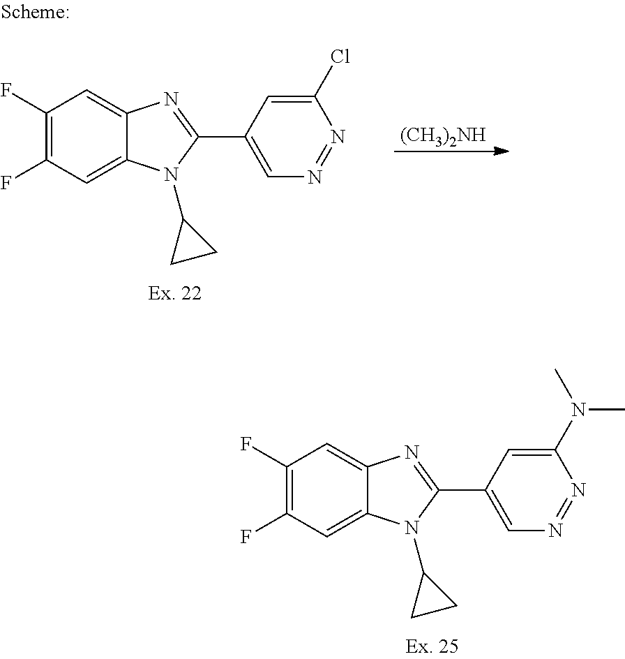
[(CH3)2NH].C1(F)=C(F)C=C2C(=C1)N=C(C1=CN=NC(Cl)=C1)N2C1CC1.C1(F)=C(F)C=C2C(=C1)N=C(C1=CN=NC(N(C)C)=C1)N2C1CC1
